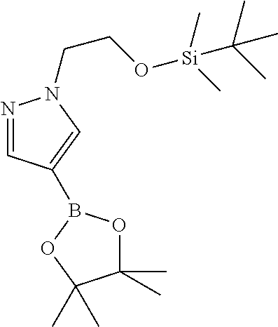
N1=CC(B2OC(C)(C)C(C)(C)O2)=CN1CCO[Si](C)(C)C(C)(C)C
